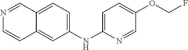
N1=CC2=CC=C(NC3=CC=C(OCF)C=N3)C=C2C=C1
